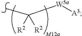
CC([R2])([R2])[W5a][A3]
